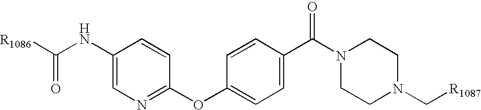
C1(NC([R1086])=O)=CN=C(OC2=CC=C(C(N3CCN(C[R1087])CC3)=O)C=C2)C=C1
